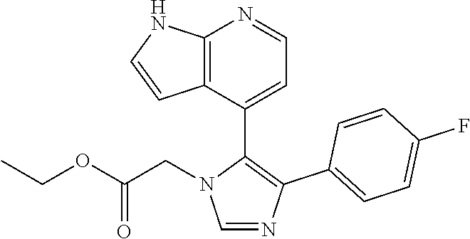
C1=C(C2=C(C3=CC=C(F)C=C3)N=CN2CC(OCC)=O)C2=C(N=C1)NC=C2
